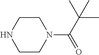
C1CNCCN1C(C(C)(C)C)=O
